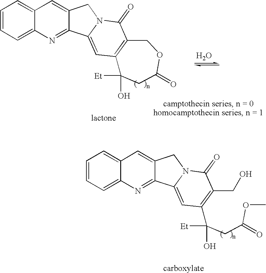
C12=CC=CC=C1C=C1C(=N2)C2=CC3=C(C(=O)N2C1)COC(=O)CC3(O)[Et].O.C12=CC=CC=C1C=C1C(=N2)C2=CC(C(CC(OC)=O)(O)[Et])=C(CO)C(=O)N2C1
